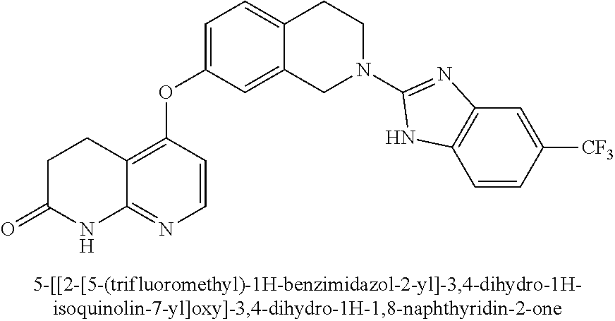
C1=C(OC2=C3C(=NC=C2)NC(=O)CC3)C=C2C(=C1)CCN(C1=NC3=C(N1)C=CC([CF3])=C3)C2
